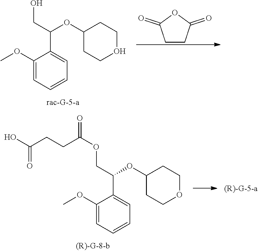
C1(OC)=CC=CC=C1C(CO)OC1CCOCC1.C1CC(=O)OC1=O.C1(OC)=CC=CC=C1C(COC(=O)CCC(O)=O)OC1CCOCC1
